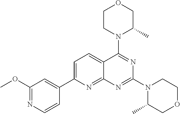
C1=C(C2=CC(OC)=NC=C2)N=C2C(=C1)C(N1C(C)COCC1)=NC(N1C(C)COCC1)=N2
